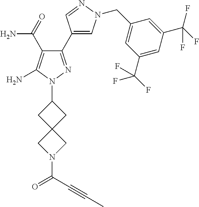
C1(C(N)=O)=C(N)N(C2CC3(C2)CN(C(C#CC)=O)C3)N=C1C1=CN(CC2=CC(C(F)(F)F)=CC(C(F)(F)F)=C2)N=C1
